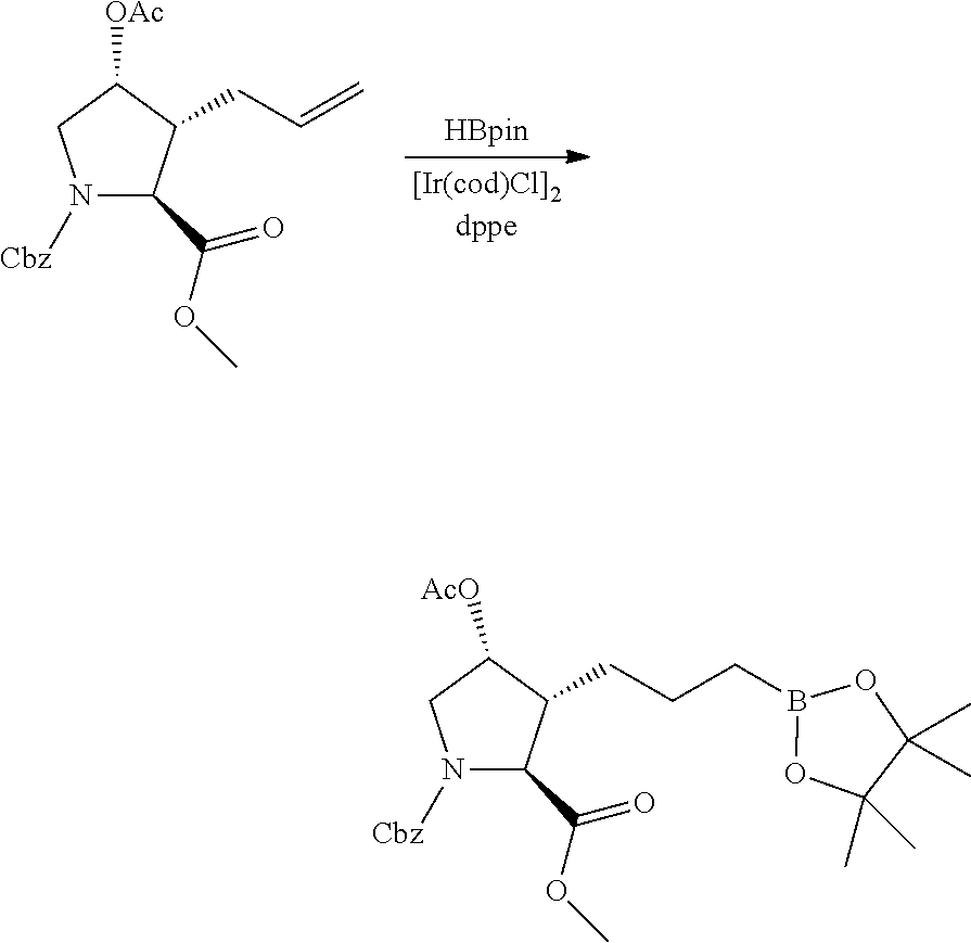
N1([Cbz])C(C(OC)=O)C(CC=C)C([OAc])C1.N1([Cbz])C(C(OC)=O)C(CCCB2OC(C)(C)C(C)(C)O2)C([AcO])C1
